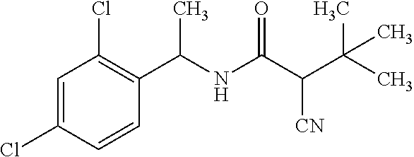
C1=C(Cl)C=CC(C(NC(C([CN])C(C)(C)C)=O)C)=C1Cl
